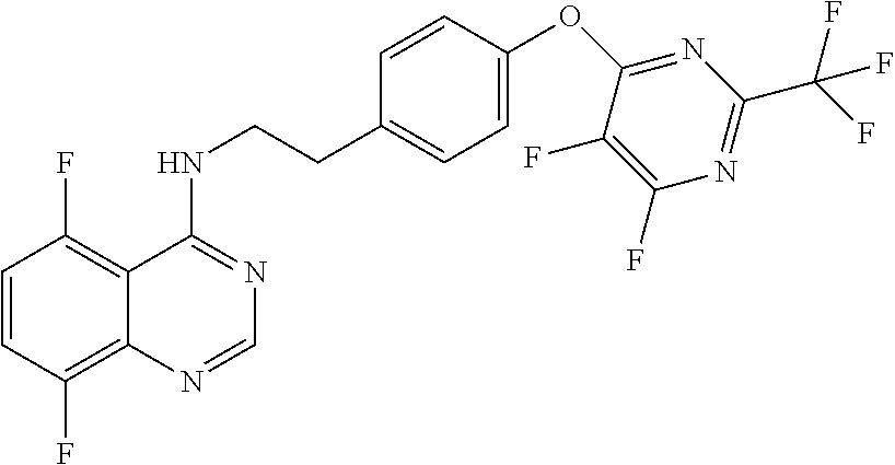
C1=CC(F)=C2C(=C1F)C(NCCC1=CC=C(OC3=NC(C(F)(F)F)=NC(F)=C3F)C=C1)=NC=N2
